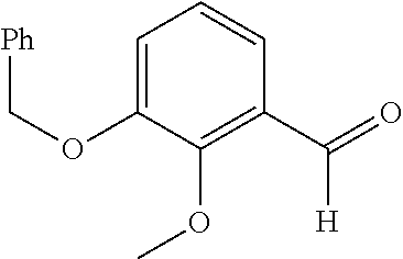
C1=C(OC[Ph])C(OC)=C(C(=O)[H])C=C1
